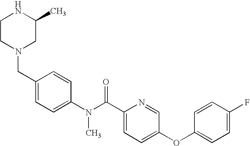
C1CN(CC2=CC=C(N(C(C3=CC=C(OC4=CC=C(F)C=C4)C=N3)=O)C)C=C2)CC(C)N1
